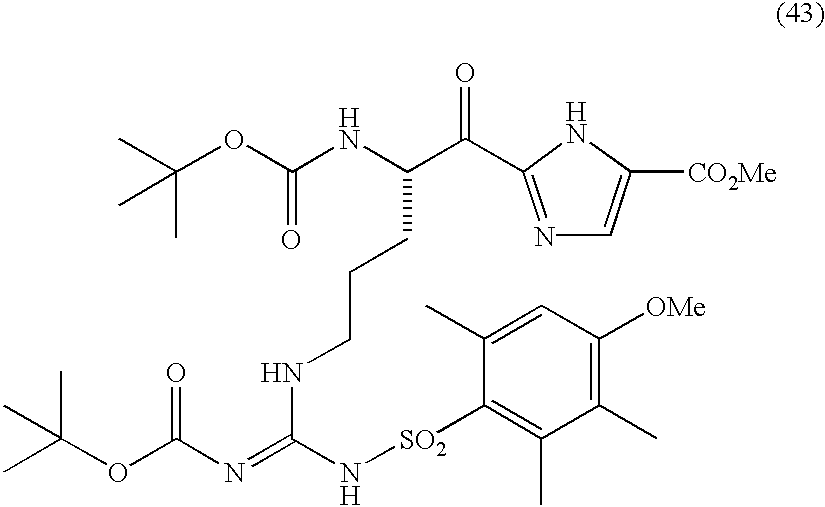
CC(OC(NC(C(=O)C1=NC=C([CO2Me])N1)CCCNC(=NC(OC(C)(C)C)=O)N[SO2]C1=C(C)C(C)=C([OMe])C=C1C)=O)(C)C
